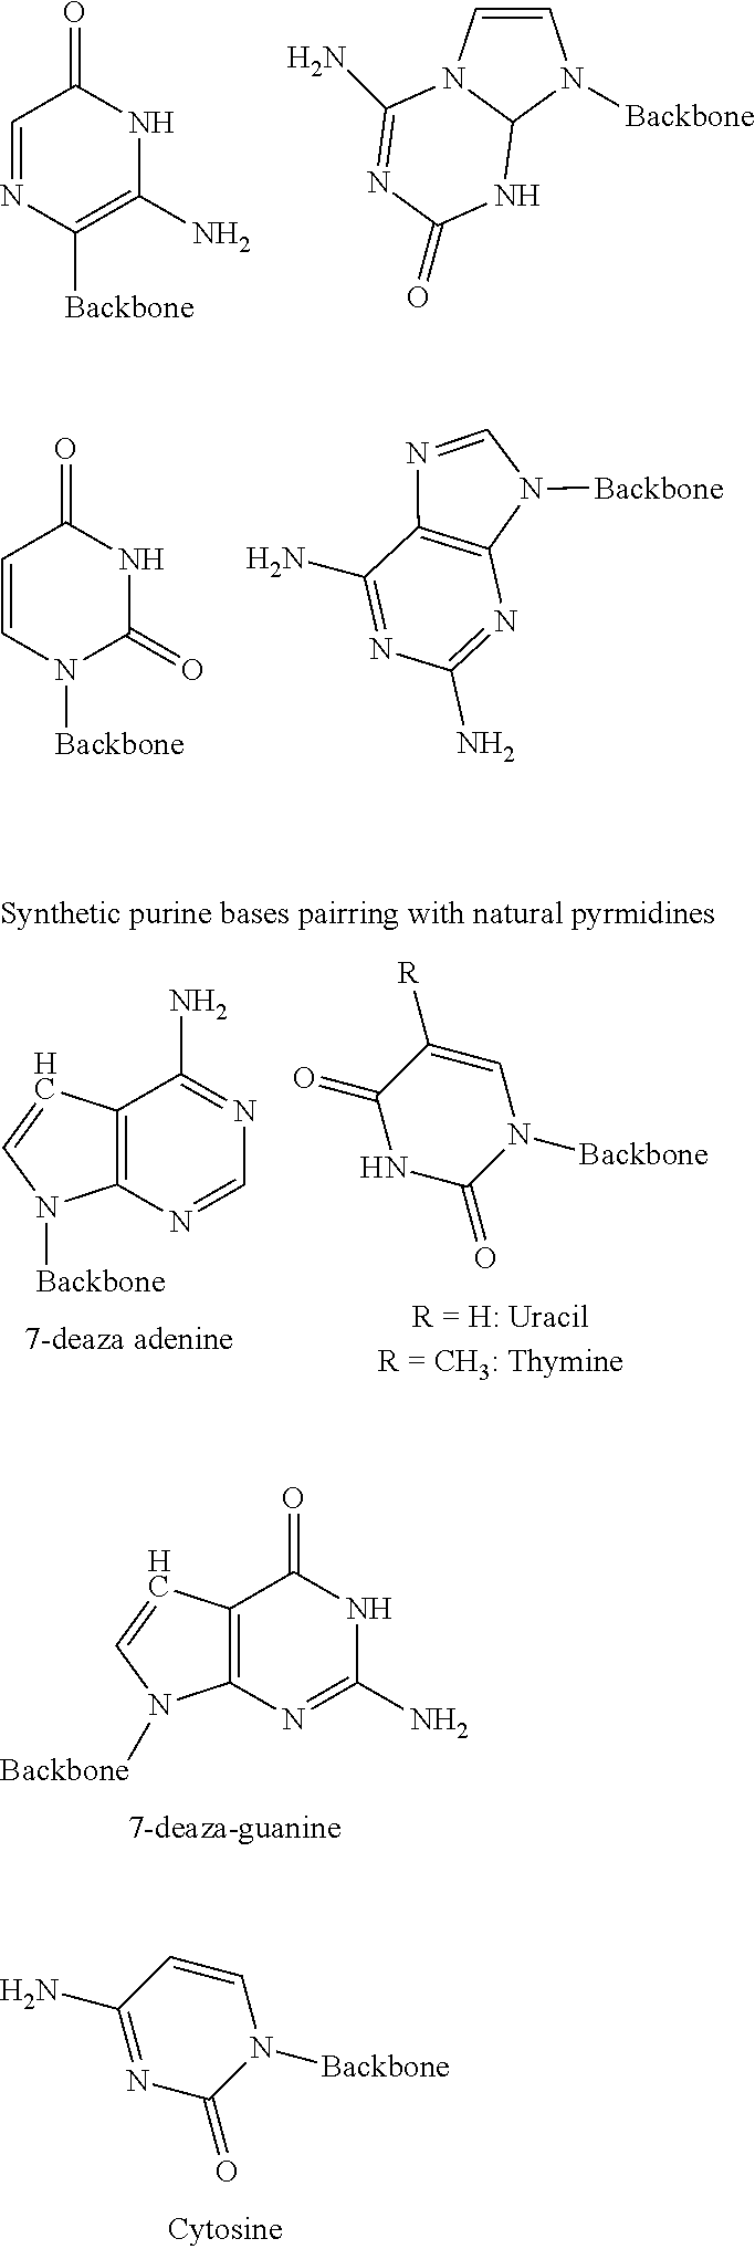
C1=NC([Backbone])=C(N)NC1=O.C1=CN2C(N1[Backbone])NC(=O)N=C2N.N1=C(N)C2=C(N=C1N)N([Backbone])C=N2.C1=CN([Backbone])C(=O)NC1=O.N1C(=O)N([Backbone])C=C([R])C1=O.C12=C(N=CN=C1N)N([Backbone])C=C2.N1=C(N)C=CN([Backbone])C1=O.C12=C(N=C(N)NC1=O)N([Backbone])C=C2
